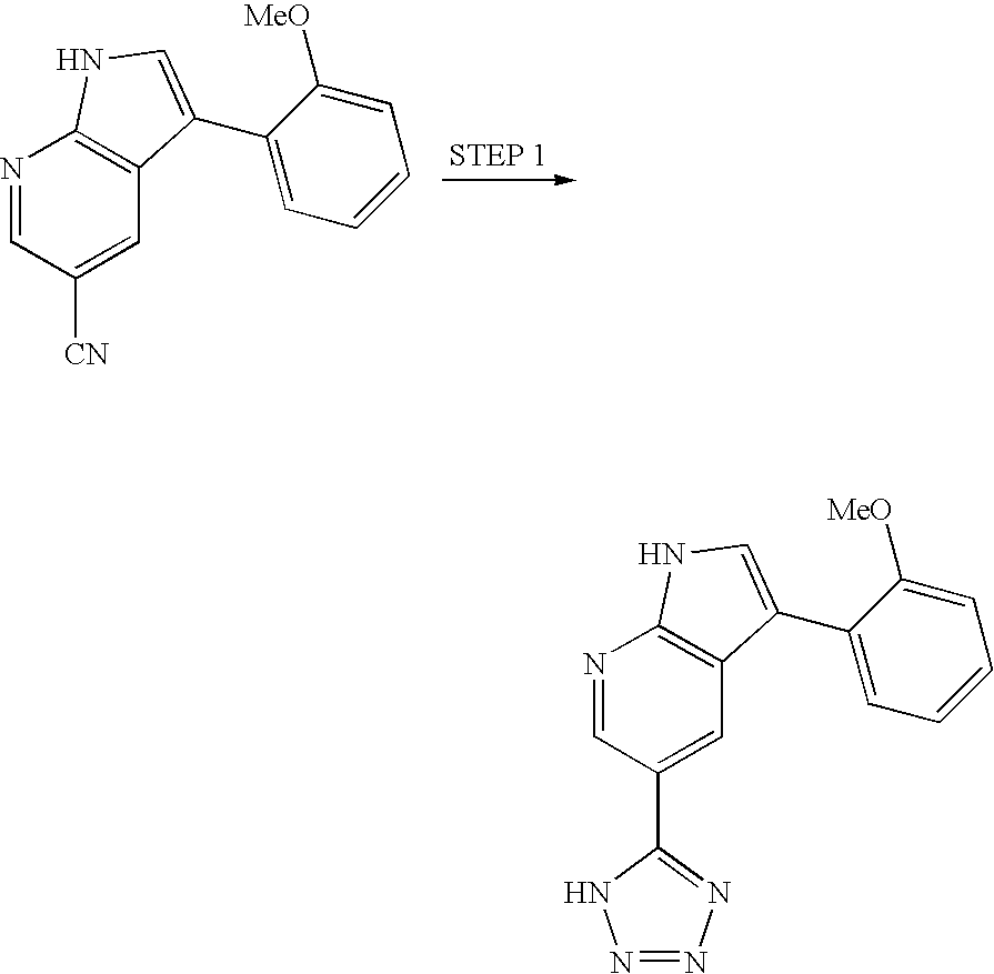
N1=CC([CN])=CC2=C1NC=C2C1=CC=CC=C1[MeO].N1=CC(C2=NN=NN2)=CC2=C1NC=C2C1=CC=CC=C1[MeO]
